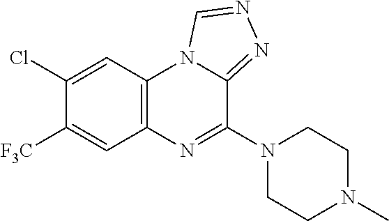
C12=C(C=C(Cl)C([F3C])=C1)N1C(=NN=C1)C(N1CCN(C)CC1)=N2
